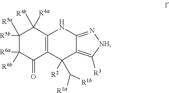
C1([R5b])([R5a])C([R6a])([R6b])C(=O)C2=C(C1([R4a])[R4b])NC1=N[NH]C([R3])=C1C2([R2])C([R1b])[R1a]
